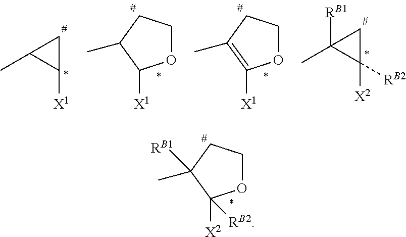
C1OC([X2])([RB2])C(C)([RB1])C1.C1C([X1])C1C.C1OC([X1])C(C)C1.C1OC([X1])=C(C)C1.C1C([X2])([RB2])C1(C)[RB1]
